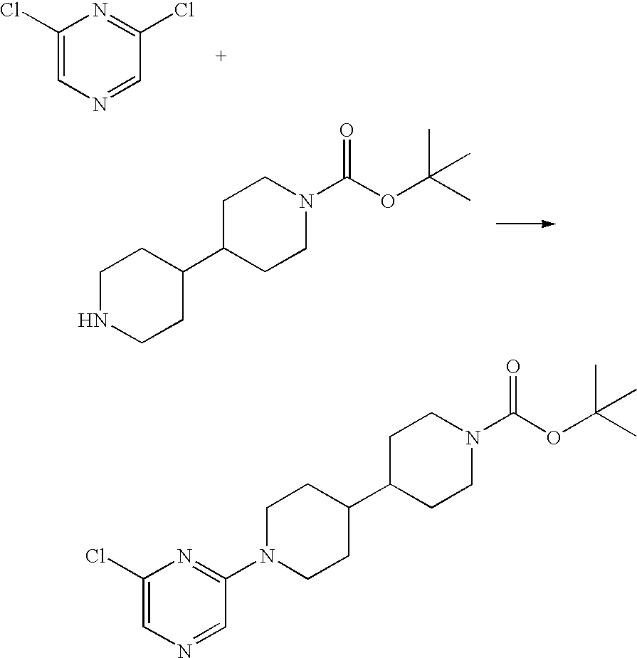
C1(Cl)=CN=CC(Cl)=N1.C1NCCC(C2CCN(C(OC(C)(C)C)=O)CC2)C1.C1CC(C2CCN(C(OC(C)(C)C)=O)CC2)CCN1C1=NC(Cl)=CN=C1
